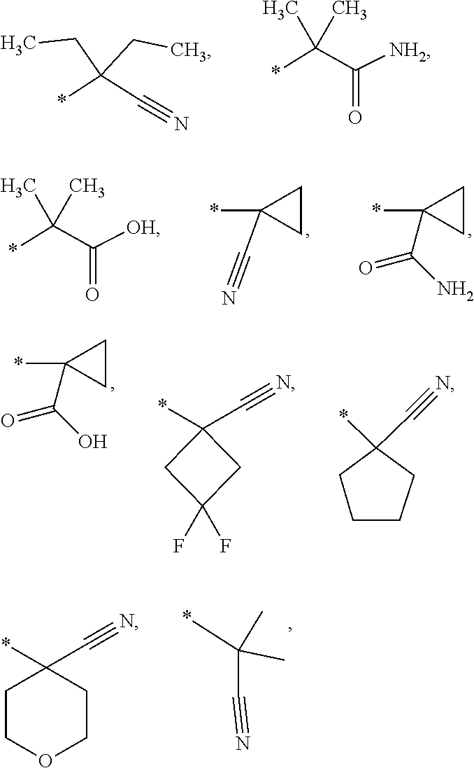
C(C(*)(CC)C#N)C.C(C(=O)[NH2])(*)(C)C.C(N)(=O)C1(*)CC1.C1C(*)(C#N)C1.C(C(=O)[OH])(*)(C)C.C(O)(=O)C1(*)CC1.FC1(F)CC(*)(C#N)C1.C1(*)(C#N)CCCC1.CC(*)(C)C#N.O1CCC(*)(C#N)CC1
